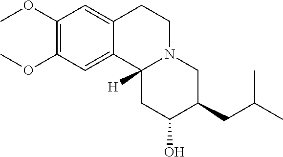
OC1C(CC(C)C)CN2CCC3=CC(OC)=C(OC)C=C3C2([H])C1
